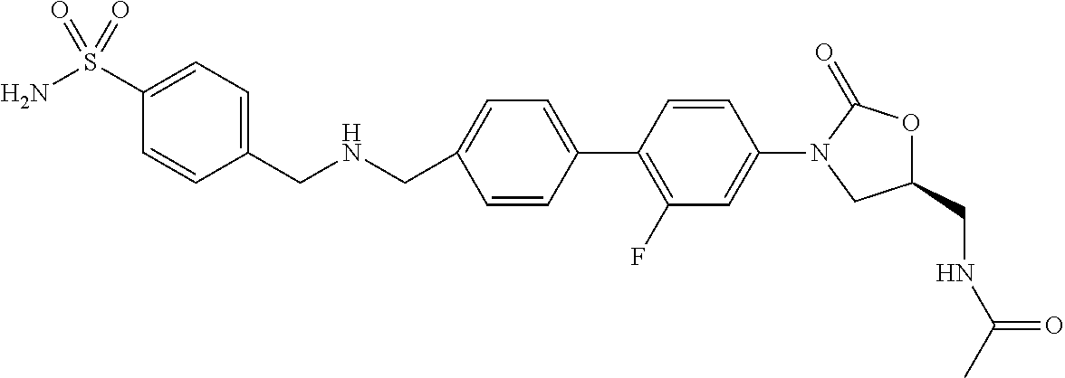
C1(CNCC2=CC=C(S(N)(=O)=O)C=C2)=CC=C(C2=C(F)C=C(N3C(=O)OC(CNC(C)=O)C3)C=C2)C=C1
